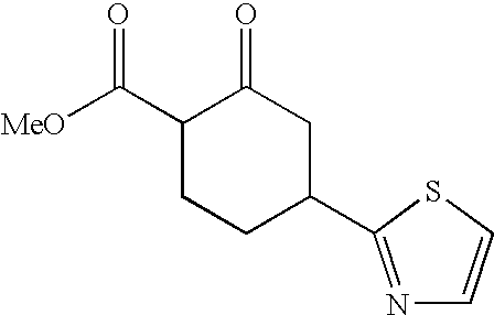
[MeO]C(C1CCC(C2=NC=CS2)CC1=O)=O
